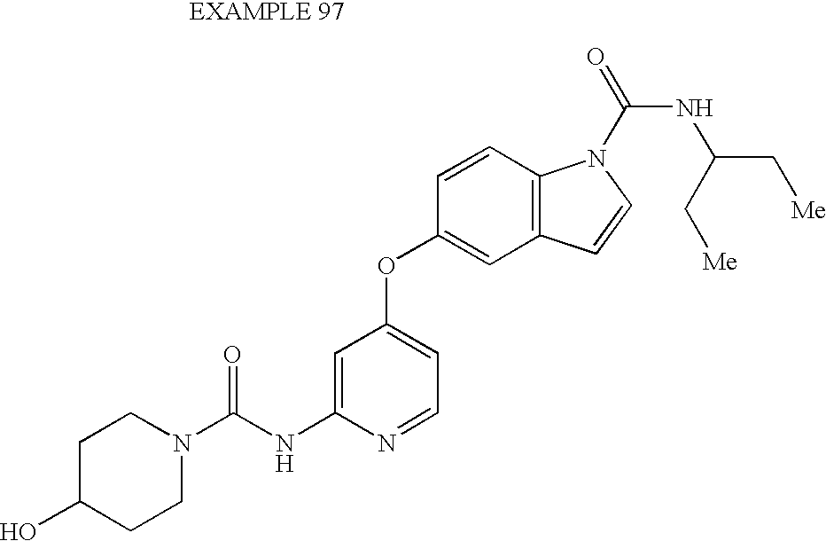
C1=C(NC(N2CCC(O)CC2)=O)N=CC=C1OC1=CC2=C(C=C1)N(C(=O)NC(C[Me])C[Me])C=C2
